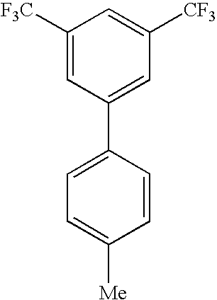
C1([F3C])=CC(C2=CC=C([Me])C=C2)=CC([CF3])=C1
